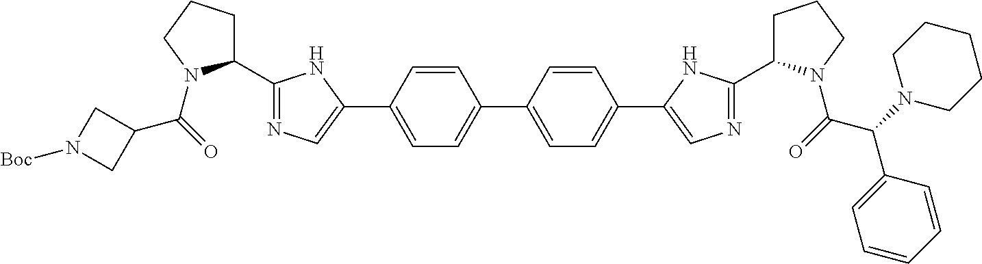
C1(C(=O)N2C(C3=NC=C(C4=CC=C(C5=CC=C(C6=CN=C(C7CCCN7C(=O)C(N7CCCCC7)C7=CC=CC=C7)N6)C=C5)C=C4)N3)CCC2)CN([Boc])C1
